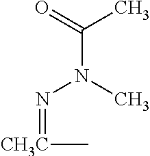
C(N(C)N=[CH3C]C)(=O)C
